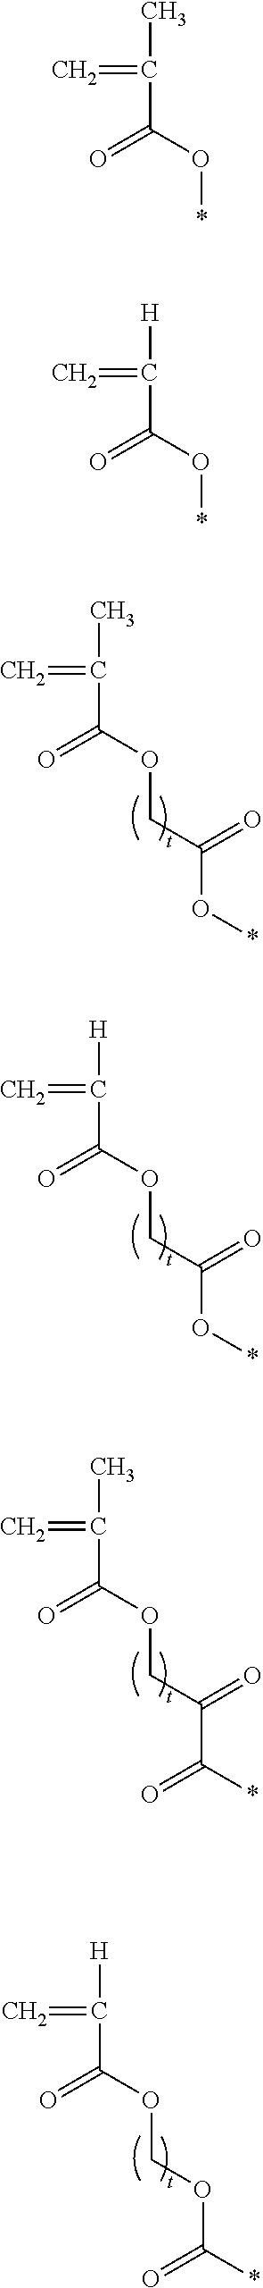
CC(=C)C(=O)OCC(=O)O*.[H]C(=C)C(=O)OCC(=O)O*.CC(=C)C(=O)OCC(=O)C(*)=O.[H]C(=C)C(=O)OCOC(*)=O.CC(=C)C(=O)O*.[H]C(=C)C(=O)O*
